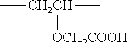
C[CH2CH](C)[OCH2COOH]
